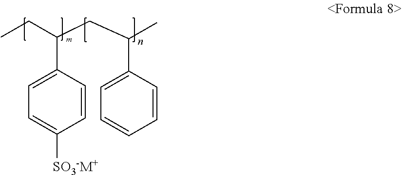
C1=CC(C(CC)CC(C)C2=CC=CC=C2)=CC=C1[SO3-M+]
